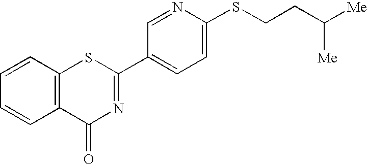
C1=CC2=C(C=C1)SC(C1=CC=C(SCCC([Me])[Me])N=C1)=NC2=O
